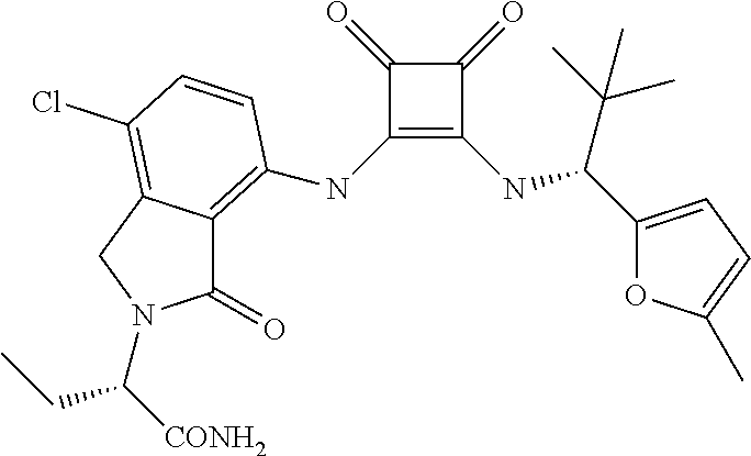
C1(NC2=C3C(=O)N(C(CC)[CONH2])CC3=C(Cl)C=C2)=C(NC(C2=CC=C(C)O2)C(C)(C)C)C(=O)C1=O
